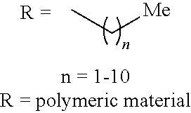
CC[Me]
